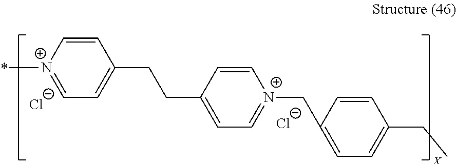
[Cl-].[Cl-].C1(CCC2=CC=[N+](CC3=CC=C(CC)C=C3)C=C2)=CC=[N+](*)C=C1
